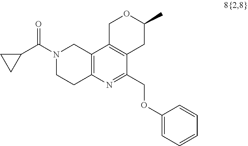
C1(C(N2CCC3=C(C2)C2=C(C(COC4=CC=CC=C4)=N3)CC(C)OC2)=O)CC1
